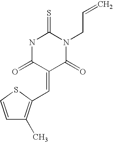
O=C1C(=CC2=C(C)C=CS2)C(=O)NC(=S)N1CC=C
